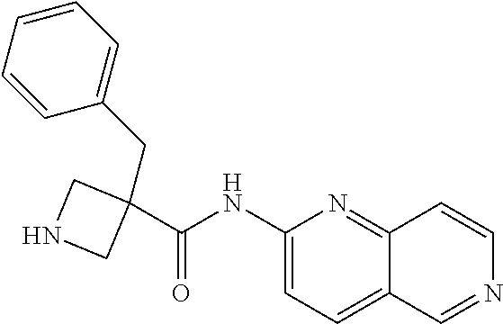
C1(NC(=O)C2(CC3=CC=CC=C3)CNC2)=CC=C2C(=N1)C=CN=C2
